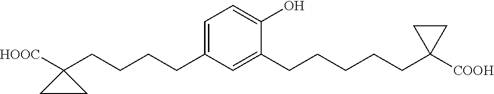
C(CCCC1([HOOC])CC1)C1=CC=C(O)C(CCCCCC2([COOH])CC2)=C1
